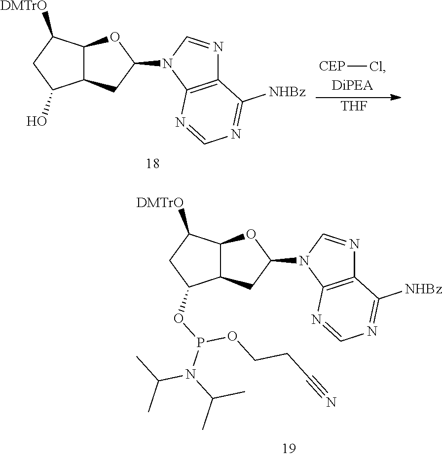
C12C(C([DMTrO])CC1O)OC(N1C3=C(N=C1)C([NHBz])=NC=N3)C2.[THF].[CEP]Cl.C12C(C([DMTrO])CC1OP(N(C(C)C)C(C)C)OCCC#N)OC(N1C3=C(N=C1)C([NHBz])=NC=N3)C2
